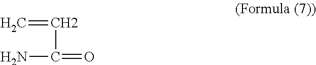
C=CC(=O)N
